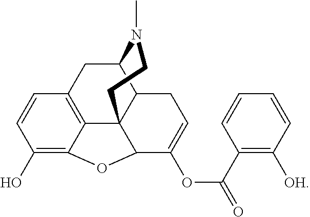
C12CC3=C4C5(C1CC=C(OC(=O)C1=C([OH])C=CC=C1)C5OC4=C(O)C=C3)CCN2C
